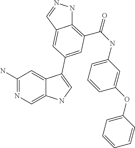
C1(N)=NC=C2C(=C1)C(C1=CC(C(=O)NC3=CC=CC(OC4=CC=CC=C4)=C3)=C3NN=CC3=C1)=CN2
